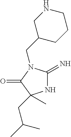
C1C(CN2C(=N)NC(C)(CC(C)C)C2=O)CCCN1
